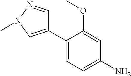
C1(C2=CN(C)N=C2)=CC=C(N)C=C1OC
